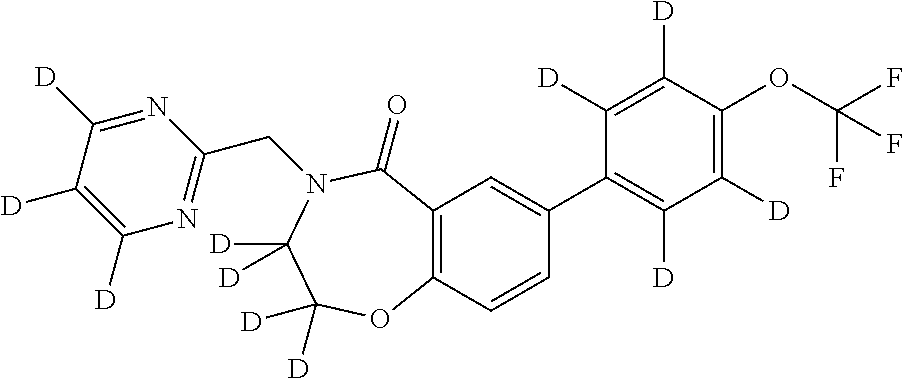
C12=C(C=CC(C3=C([D])C([D])=C(OC(F)(F)F)C([D])=C3[D])=C1)OC([D])([D])C([D])([D])N(CC1=NC([D])=C([D])C([D])=N1)C2=O
